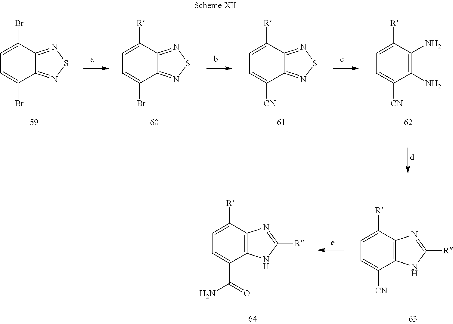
C1=C(Br)C2=NSN=C2C(Br)=C1.C1=C([R])C2=NSN=C2C(Br)=C1.C1=C([R])C2=NSN=C2C([CN])=C1.C1=C([R])C(N)=C(N)C([CN])=C1.C1=C([R])C2=C(C([CN])=C1)NC([R])=N2.C1=C([R])C2=C(C(C(=O)N)=C1)NC([R])=N2
